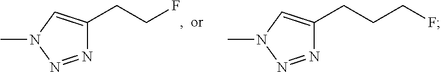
N1=NN(C)C=C1CCF.N1=NN(C)C=C1CCCF
